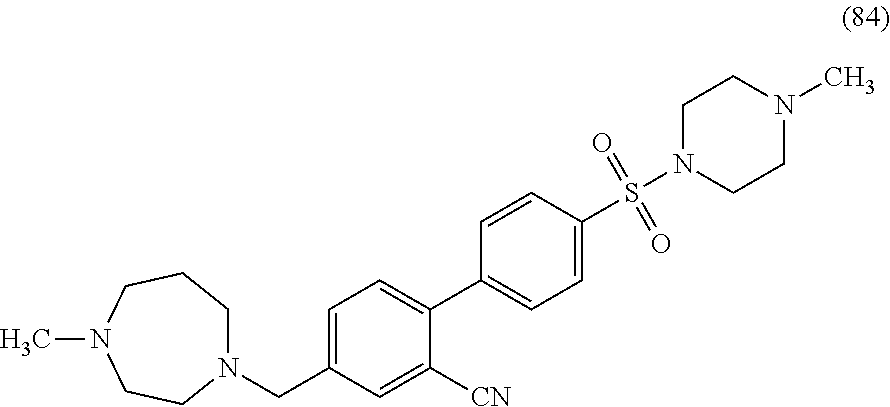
N1(CC2=CC=C(C3=CC=C(S(N4CCN(C)CC4)(=O)=O)C=C3)C([CN])=C2)CCCN(C)CC1
